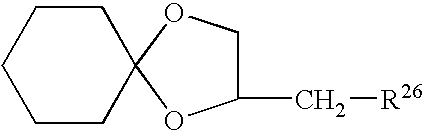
C1CC2(CCC1)OC(C[R26])CO2
